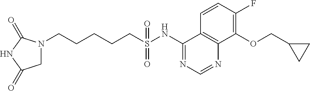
N1(CCCCCS(NC2=NC=NC3=C2C=CC(F)=C3OCC2CC2)(=O)=O)CC(=O)NC1=O
